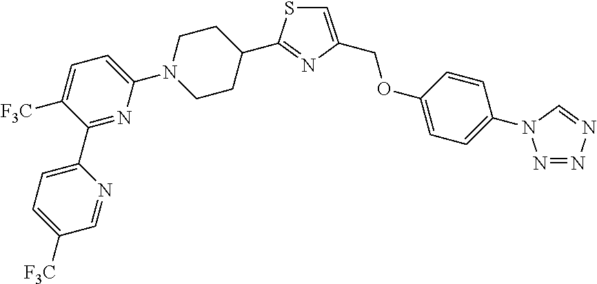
C1=C([F3C])C(C2=CC=C([F3C])C=N2)=NC(N2CCC(C3=NC(COC4=CC=C(N5N=NN=C5)C=C4)=CS3)CC2)=C1
